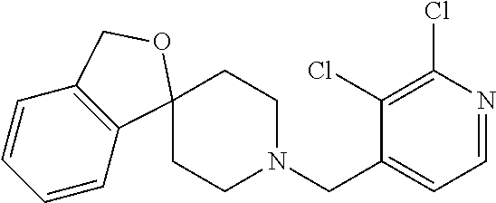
C1CN(CC2=CC=NC(Cl)=C2Cl)CCC12C1=C(C=CC=C1)CO2
